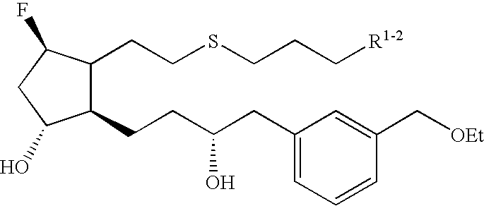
C1(CCC(CC2=CC=CC(C[OEt])=C2)O)C(CCSCCC[R1-2])C(F)CC1O
